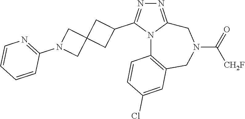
N1=C2N(C(C3CC4(C3)CN(C3=NC=CC=C3)C4)=N1)C1=C(CN(C(=O)[CH2F])C2)C=C(Cl)C=C1
